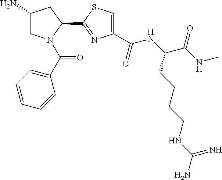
C1(N)CN(C(C2=CC=CC=C2)=O)C(C2=NC(C(NC(C(NC)=O)CCCCNC(N)=N)=O)=CS2)C1
